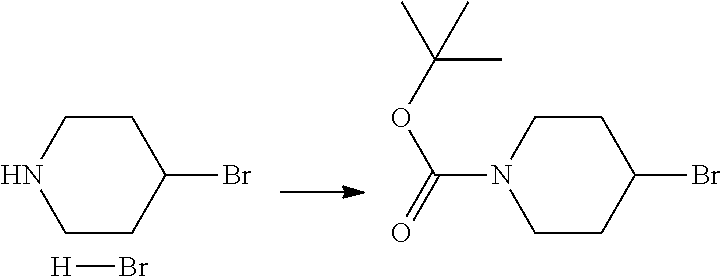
C1CC(Br)CCN1.[H]Br.C1CC(Br)CCN1C(=O)OC(C)(C)C
